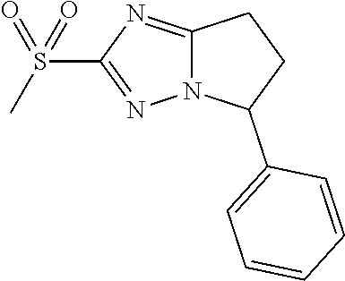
N12C(=NC(S(C)(=O)=O)=N1)CCC2C1=CC=CC=C1
